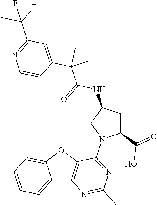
C12=CC=CC=C1OC1=C2N=C(C)N=C1N1C(C(=O)O)CC(NC(=O)C(C2=CC(C(F)(F)F)=NC=C2)(C)C)C1
